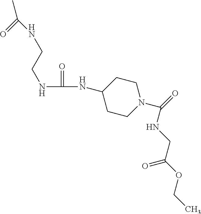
C1(NC(=O)NCCNC(=O)C)CCN(C(=O)NCC(OCC)=O)CC1
